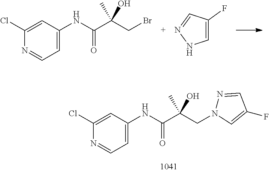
C(C(CBr)(C)O)(=O)NC1=CC=NC(Cl)=C1.C1=C(F)C=NN1.C(C(CN1N=CC(F)=C1)(C)O)(=O)NC1=CC=NC(Cl)=C1
